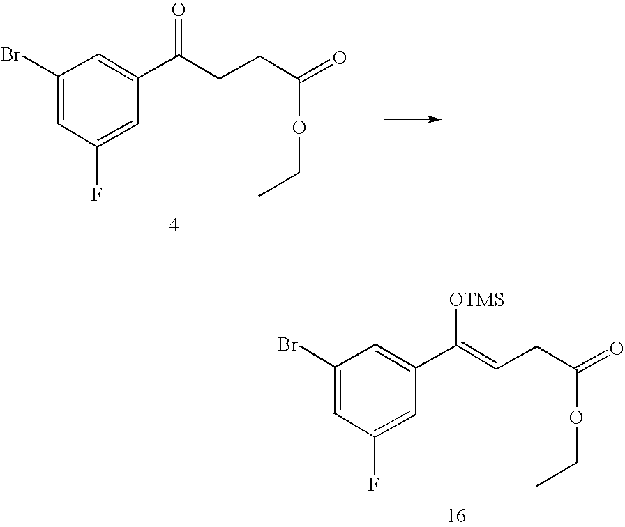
C1(C(=O)CCC(=O)OCC)=CC(Br)=CC(F)=C1.C1(C([OTMS])=CCC(=O)OCC)=CC(Br)=CC(F)=C1
